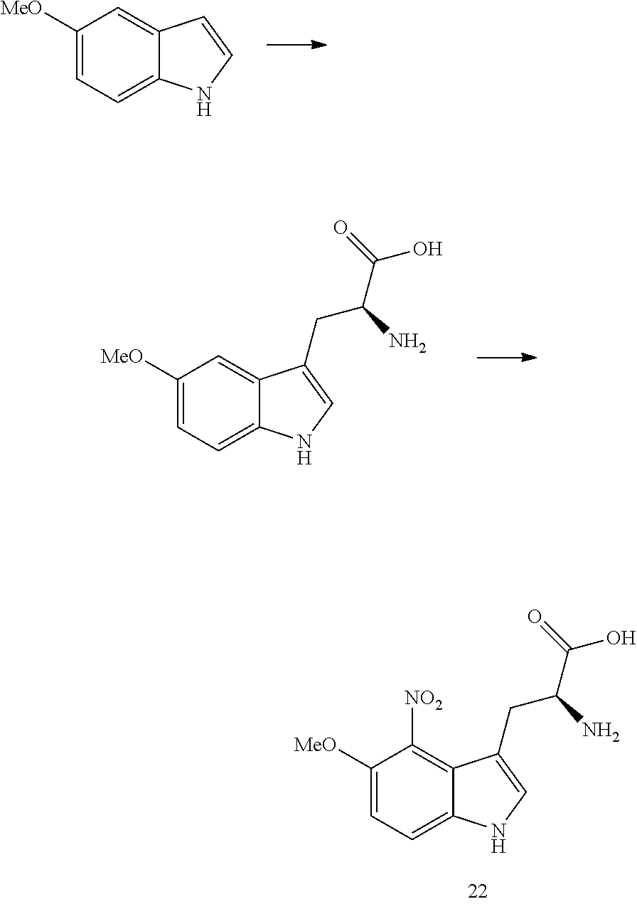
C1([MeO])=CC=C2C(=C1)C=CN2.C1([MeO])=CC=C2C(=C1)C(CC(C(=O)O)N)=CN2.C1([MeO])=CC=C2C(=C1[NO2])C(CC(C(=O)O)N)=CN2
